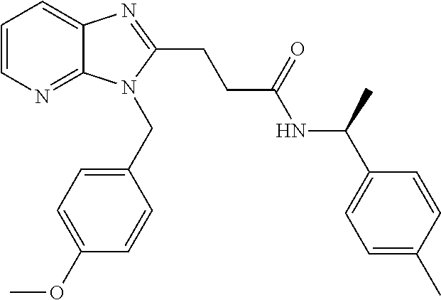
C1=CN=C2C(=C1)N=C(CCC(NC(C1=CC=C(C)C=C1)C)=O)N2CC1=CC=C(OC)C=C1
